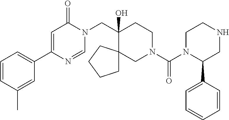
C1=CC(C)=CC(C2=CC(=O)N(CC3(O)CCN(C(=O)N4C(C5=CC=CC=C5)CNCC4)CC34CCCC4)C=N2)=C1
